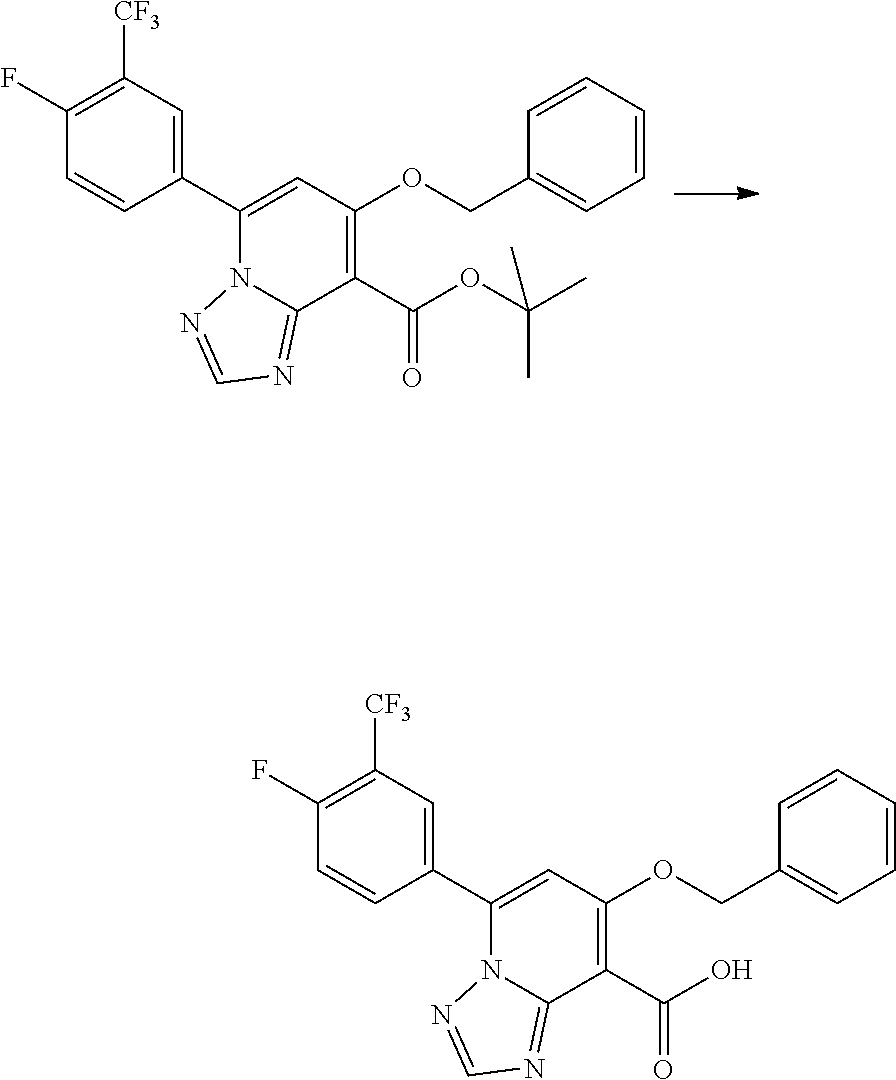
C1(C2=CC(OCC3=CC=CC=C3)=C(C(OC(C)(C)C)=O)C3=NC=NN23)=CC([CF3])=C(F)C=C1.C1(C2=CC(OCC3=CC=CC=C3)=C(C(O)=O)C3=NC=NN23)=CC([CF3])=C(F)C=C1
